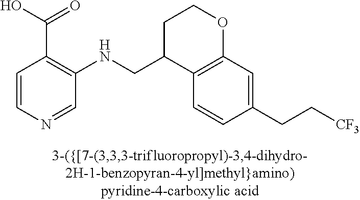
C1=CN=CC(NCC2C3=C(OCC2)C=C(CC[CF3])C=C3)=C1C(O)=O
